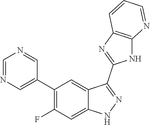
C1=NC=C(C2=C(F)C=C3C(=C2)C(C2=NC4=C(N2)N=CC=C4)=NN3)C=N1
